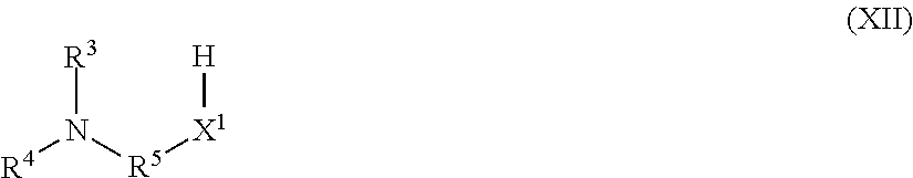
[R4]N([R5][X1][H])[R3]
